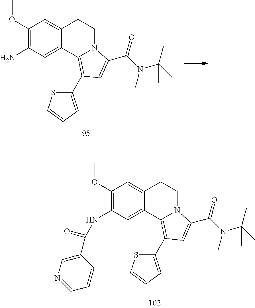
C1(OC)=C(N)C=C2C(=C1)CCN1C2=C(C2=CC=CS2)C=C1C(=O)N(C)C(C)(C)C.C1(OC)=C(NC(=O)C2=CN=CC=C2)C=C2C(=C1)CCN1C2=C(C2=CC=CS2)C=C1C(N(C(C)(C)C)C)=O
